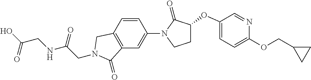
C(CN1CC2=C(C=C(N3C(=O)C(OC4=CC=C(OCC5CC5)N=C4)CC3)C=C2)C1=O)(NCC(O)=O)=O
